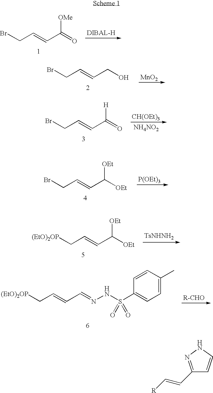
C(C=CC(=O)[OMe])Br.C(C=CCO)Br.[MnO2].C(C=CC(=O)[H])Br.[CH(OEt)3].[NH4NO2].C(C=CC([OEt])[OEt])Br.[P(OEt)3].C(C=CC([OEt])[OEt])[(EtO)2OP].[TsNHNH2].C(C=CC=NNS(C1=CC=C(C)C=C1)(=O)=O)[(EtO)2OP].C1=CNN=C1C=C[R]
